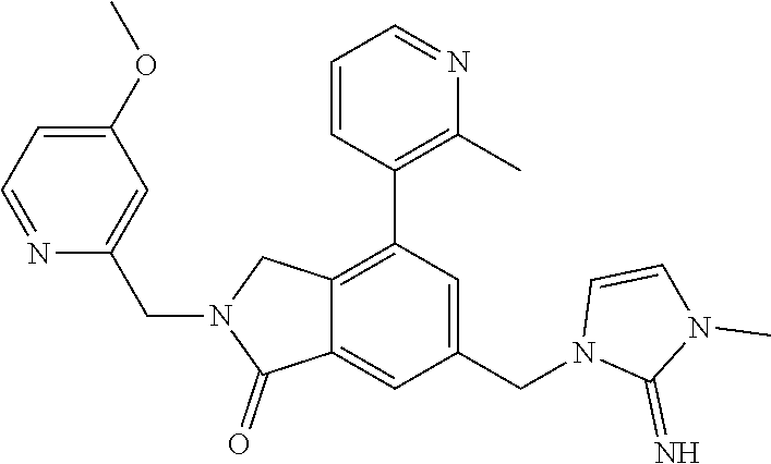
C1(OC)=CC=NC(CN2C(=O)C3=CC(CN4C(=N)N(C)C=C4)=CC(C4=C(C)N=CC=C4)=C3C2)=C1
